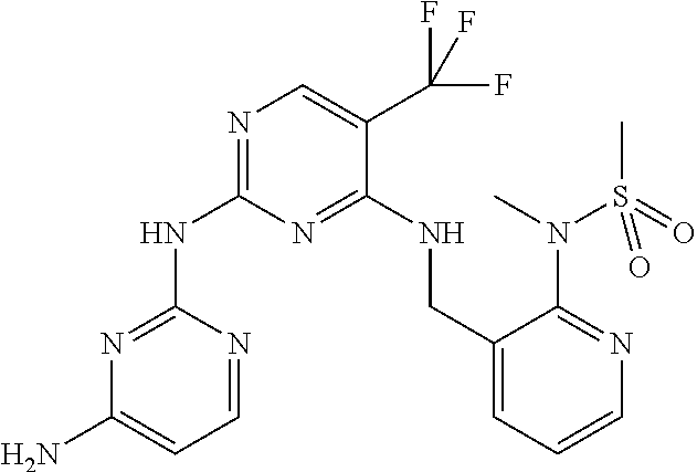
N(C1=NC=C(C(F)(F)F)C(NCC2=CC=CN=C2N(C)S(=O)(C)=O)=N1)C1=NC(N)=CC=N1
